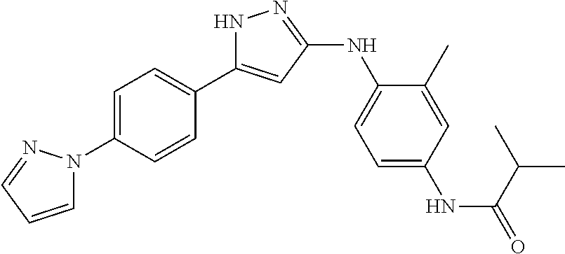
C1=C(N2C=CC=N2)C=CC(C2=CC(NC3=CC=C(NC(=O)C(C)C)C=C3C)=NN2)=C1
